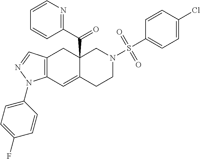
C12(C(C3=NC=CC=C3)=O)C(=CC3=C(C1)C=NN3C1=CC=C(F)C=C1)CCN(S(C1=CC=C(Cl)C=C1)(=O)=O)C2
